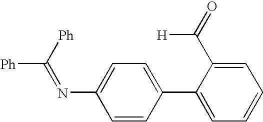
C1=CC(C2=CC=CC=C2C([H])=O)=CC=C1N=C([Ph])[Ph]
